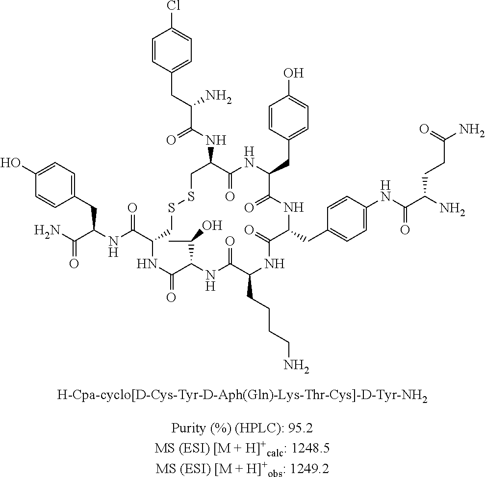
C1=CC(CC(C(NC2C(=O)NC(CC3=CC=C(O)C=C3)C(=O)NC(CC3=CC=C(NC(=O)C(N)CCC(N)=O)C=C3)C(=O)NC(CCCCN)C(=O)NC(C(C)O)C(=O)NC(C(NC(C(N)=O)CC3=CC=C(O)C=C3)=O)CSSC2)=O)N)=CC=C1Cl
